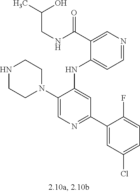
C1(NC2=CC(C3=CC(Cl)=CC=C3F)=NC=C2N2CCNCC2)=CC=NC=C1C(NCC(O)C)=O
